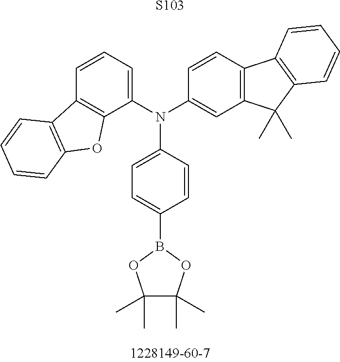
[S103].C1(C)(C)C(C)(C)OB(C2=CC=C(N(C3=CC=CC4=C3OC3=C4C=CC=C3)C3=CC4=C(C=C3)C3=C(C4(C)C)C=CC=C3)C=C2)O1
